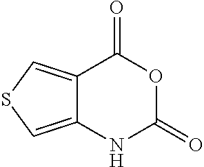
C12=CSC=C1NC(=O)OC2=O
